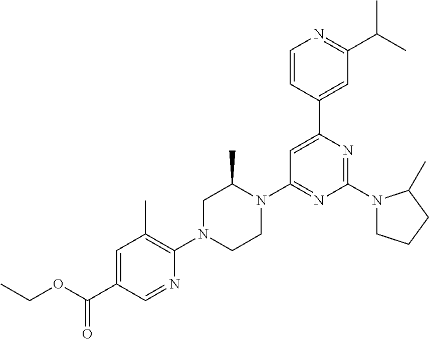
O(C(C1=CC(C)=C(N2CCN(C3=NC(N4CCCC4C)=NC(C4=CC(C(C)C)=NC=C4)=C3)C(C)C2)N=C1)=O)CC
